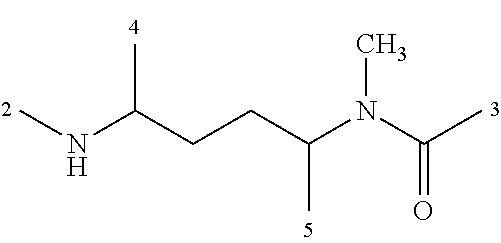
CNC(CCC(N(C(C)=O)C)C)C
